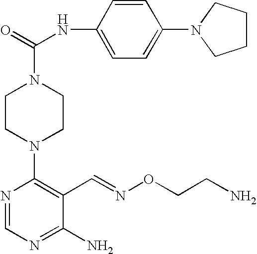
C1CN(C2=C(C=NOCCN)C(N)=NC=N2)CCN1C(=O)NC1=CC=C(N2CCCC2)C=C1
